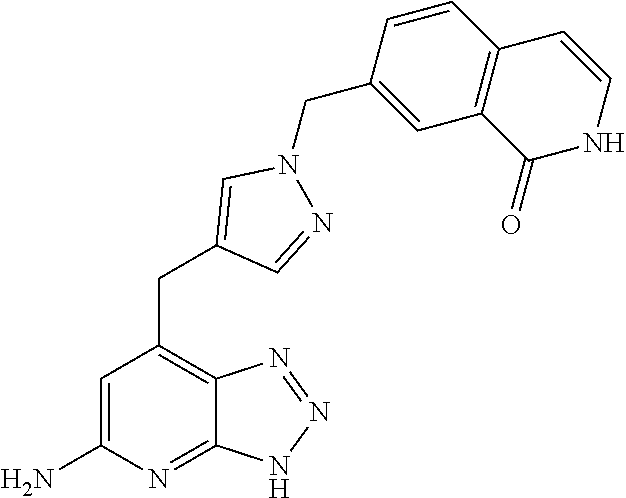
C1=C(N)N=C2C(=C1CC1=CN(CC3=CC4=C(C=C3)C=CNC4=O)N=C1)N=NN2
